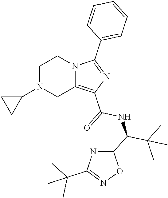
C1N(C2CC2)CC2=C(C(=O)NC(C(C)(C)C)C3=NC(C(C)(C)C)=NO3)N=C(C3=CC=CC=C3)N2C1
